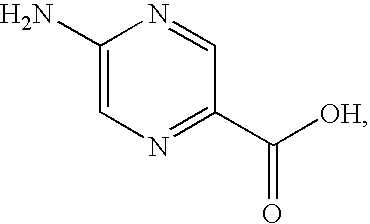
C1(N)=CN=C(C([OH])=O)C=N1
